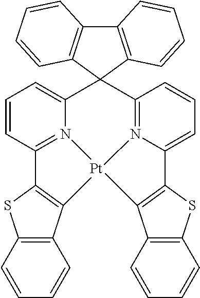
C12=C(C=CC=C1)SC1=C2[Pt]23N4=C1C=CC=C4C1(C4=N2C(=CC=C4)C2=C3C3=C(C=CC=C3)S2)C2=C(C3=C1C=CC=C3)C=CC=C2
